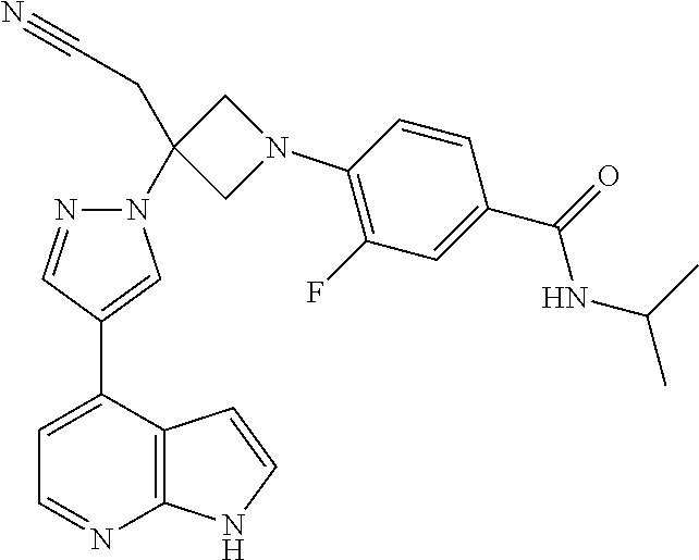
N1(C2(CC#N)CN(C3=C(F)C=C(C(NC(C)C)=O)C=C3)C2)N=CC(C2=CC=NC3=C2C=CN3)=C1
